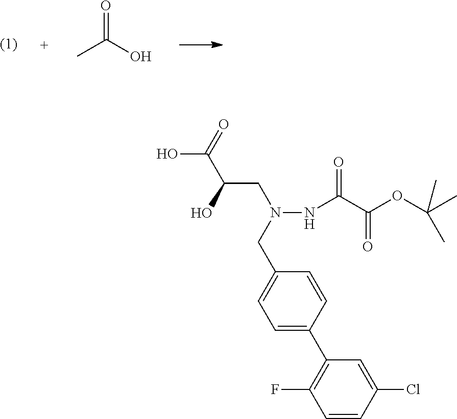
CC(O)=O.C1=CC(Cl)=CC(C2=CC=C(CN(NC(C(OC(C)(C)C)=O)=O)CC(O)C(O)=O)C=C2)=C1F
